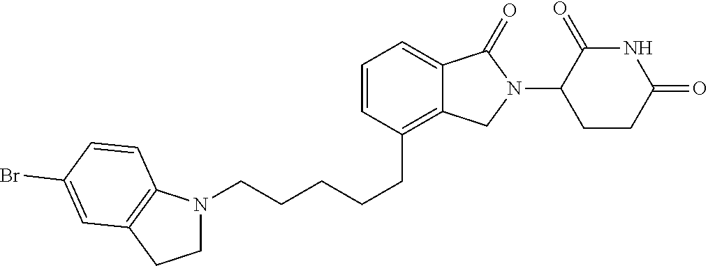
C(CCCC1=C2C(=CC=C1)C(=O)N(C1C(=O)NC(=O)CC1)C2)CN1CCC2=C1C=CC(Br)=C2
